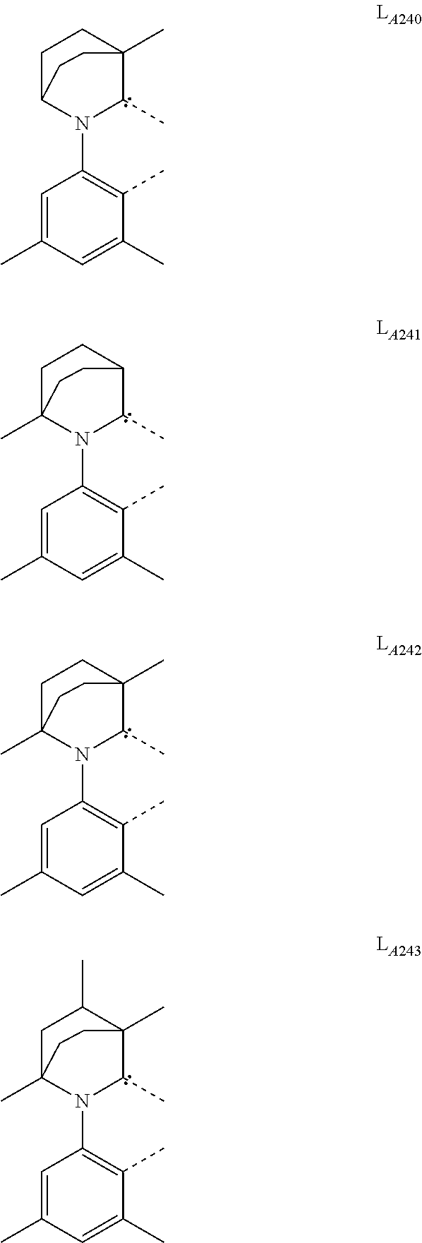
C1=C(C)C=C(C)C(C)=C1N1C(C)C2(C)CCC1CC2.C1=C(C)C=C(C)C(C)=C1N1C(C)C2CCC1(C)CC2.C1=C(C)C=C(C)C(C)=C1N1C(C)C2(C)CCC1(C)CC2.C1=C(C)C=C(C)C(C)=C1N1C(C)C2(C)C(C)CC1(C)CC2
